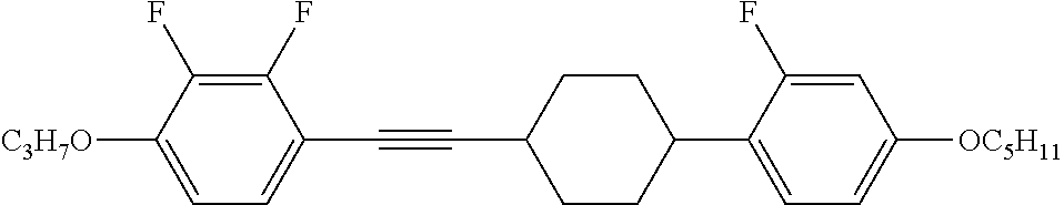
C1(F)=C(F)C([C3H7O])=CC=C1C#CC1CCC(C2=CC=C([OC5H11])C=C2F)CC1
